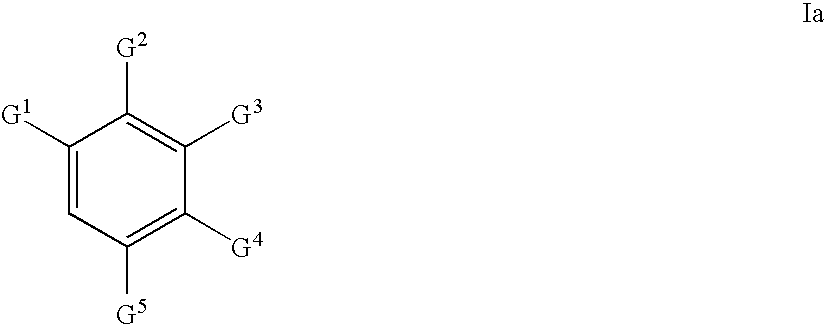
C1([G1])=CC([G5])=C([G4])C([G3])=C1[G2]
